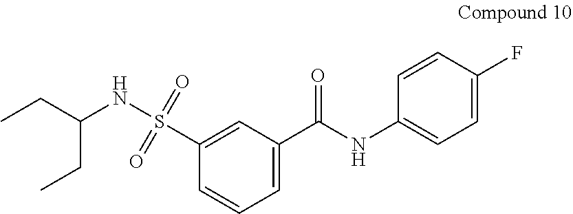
C1(C(NC2=CC=C(F)C=C2)=O)=CC=CC(S(NC(CC)CC)(=O)=O)=C1
